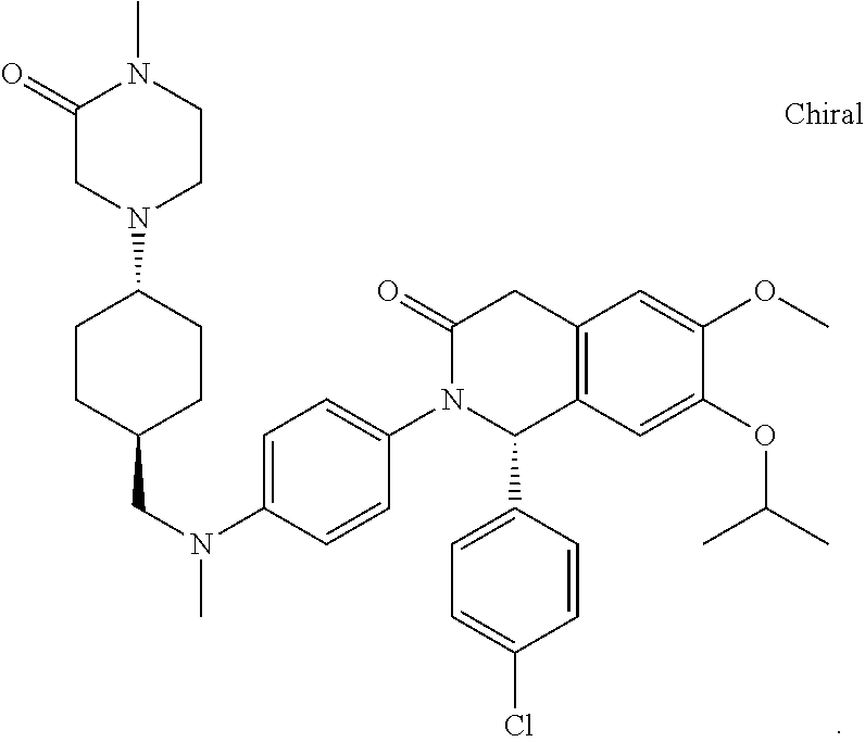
C12=C(C=C(OC(C)C)C(OC)=C1)C(C1=CC=C(Cl)C=C1)N(C1=CC=C(N(CC3CCC(N4CCN(C)C(=O)C4)CC3)C)C=C1)C(=O)C2
